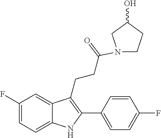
C1=C2C(CCC(=O)N3CCC(O)C3)=C(C3=CC=C(F)C=C3)NC2=CC=C1F
